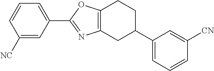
C12=C(CC(C3=CC=CC([CN])=C3)CC1)N=C(C1=CC=CC([NC])=C1)O2
